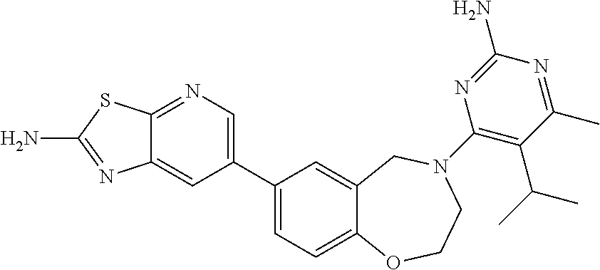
C12=NC=C(C3=CC=C4C(=C3)CN(C3=C(C(C)C)C(C)=NC(N)=N3)CCO4)C=C1N=C(N)S2
